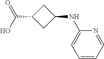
C1(NC2=CC=CC=N2)CC(C(O)=O)C1
